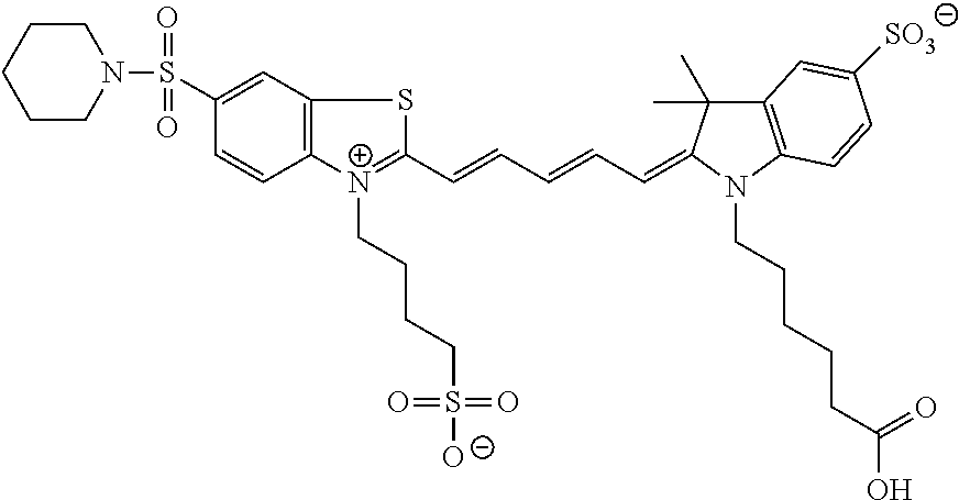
C1(S(=O)(=O)N2CCCCC2)=CC2=C(C=C1)[N+](CCCCS([O-])(=O)=O)=C(C=CC=CC=C1C(C)(C)C3=C(N1CCCCCC(O)=O)C=CC([SO3])=C3)S2
